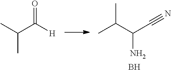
O=C([H])C(C)C.C(#N)C(C(C)C)N.B
